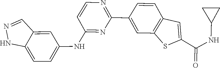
C1(NC(C2=CC3=C(C=C(C4=NC=CC(NC5=CC=C6NN=CC6=C5)=N4)C=C3)S2)=O)CC1
